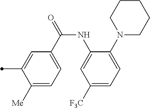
C1([Me])=CC=C(C(=O)NC2=CC([F3C])=CC=C2N2CCCCC2)C=C1C
